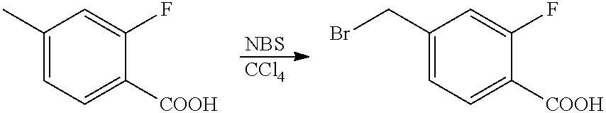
[NBS].[CCl4].C1(C)=CC=C([COOH])C(F)=C1.C1(CBr)=CC=C([COOH])C(F)=C1
